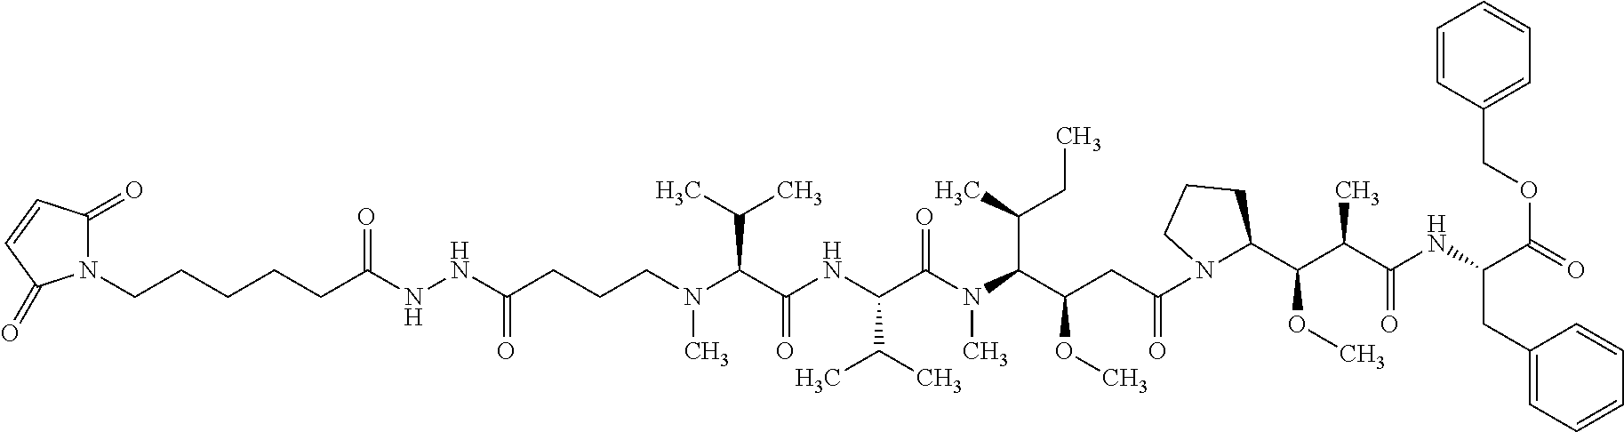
C(CN(C(C(NC(C(N(C(C(CC(=O)N1CCCC1C(OC)C(C(=O)NC(CC1=CC=CC=C1)C(=O)OCC1=CC=CC=C1)C)OC)C(C)CC)C)=O)C(C)C)=O)C(C)C)C)CC(=O)NNC(CCCCCN1C(=O)C=CC1=O)=O
